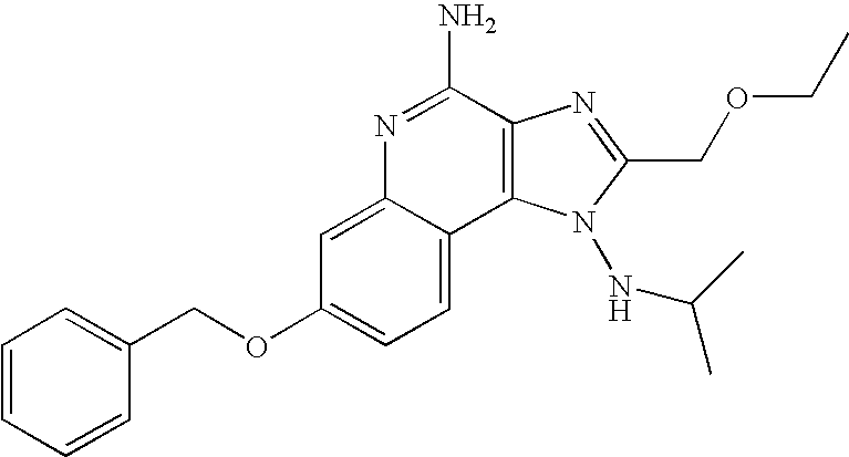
N1=C(N)C2=C(C3=CC=C(OCC4=CC=CC=C4)C=C13)N(NC(C)C)C(COCC)=N2
